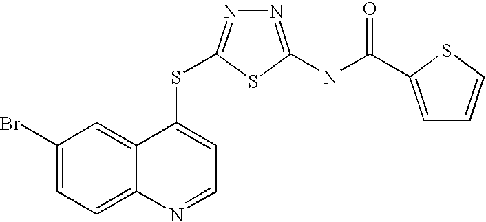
C1(Br)=CC=C2C(=C1)C(SC1=NN=C(NC(=O)C3=CC=CS3)S1)=CC=N2
